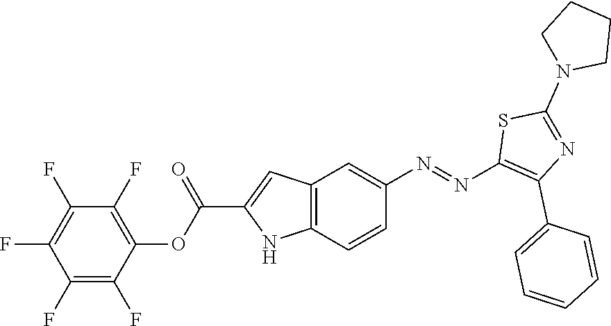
C12=C(C=CC(N=NC3=C(C4=CC=CC=C4)N=C(N4CCCC4)S3)=C1)NC(C(OC1=C(F)C(F)=C(F)C(F)=C1F)=O)=C2
